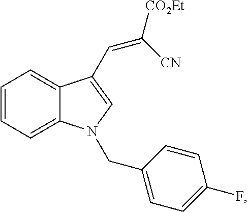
C1=CC=C2C(=C1)C(C=C([CO2Et])[CN])=CN2CC1=CC=C(F)C=C1
